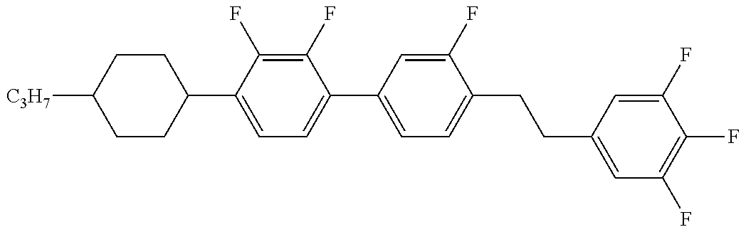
C1CC(C2=CC=C(C3=CC=C(CCC4=CC(F)=C(F)C(F)=C4)C(F)=C3)C(F)=C2F)CCC1[C3H7]
